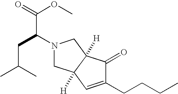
C(CCC)C1=CC2([H])C([H])(C1=O)CN(C(C(=O)OC)CC(C)C)C2
